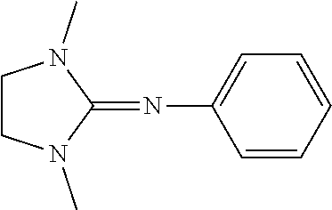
C1CN(C)C(=NC2=CC=CC=C2)N1C
